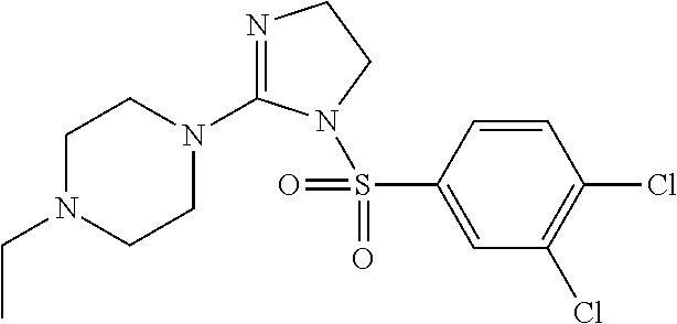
C1N(CC)CCN(C2=NCCN2S(C2=CC(Cl)=C(Cl)C=C2)(=O)=O)C1
